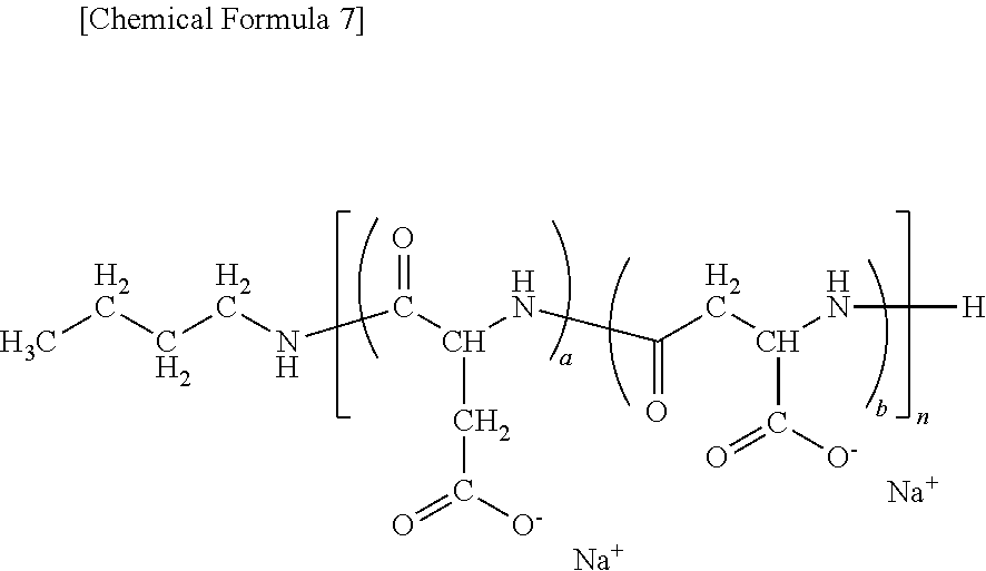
[Na].[Na].CCCCNC(C(NC(CC(N[H])C(=O)[O-])=O)CC(=O)[O-])=O
